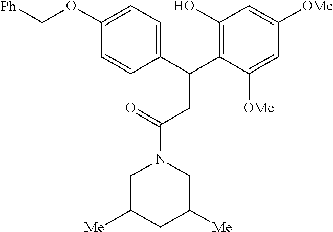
C1C([Me])CC([Me])CN1C(=O)CC(C1=C(O)C=C([OMe])C=C1[OMe])C1=CC=C(OC[Ph])C=C1
